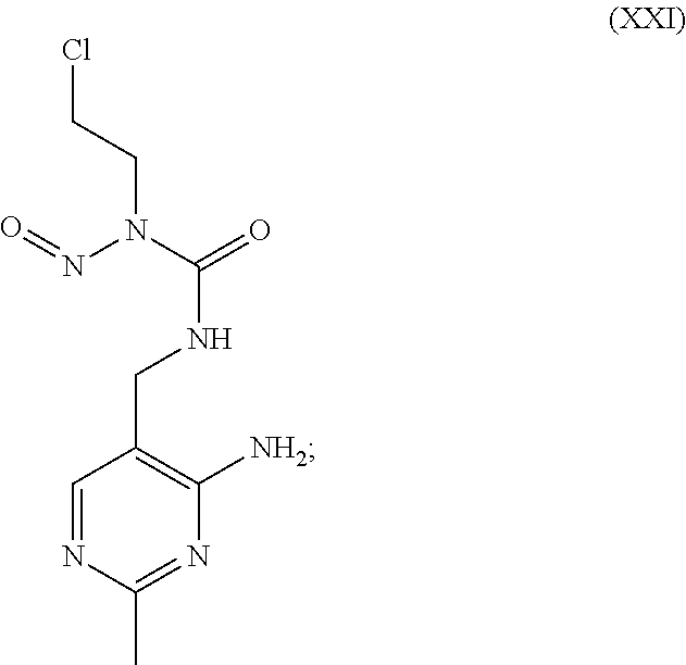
ClCCN(C(=O)NCC1=C([NH2])N=C(C)N=C1)N=O
